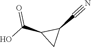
OC(C1C(C#N)C1)=O
